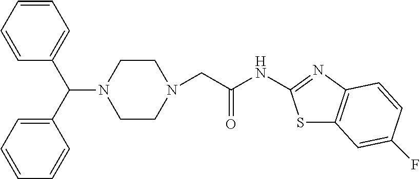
C1CN(CC(NC2=NC3=C(S2)C=C(F)C=C3)=O)CCN1C(C1=CC=CC=C1)C1=CC=CC=C1
